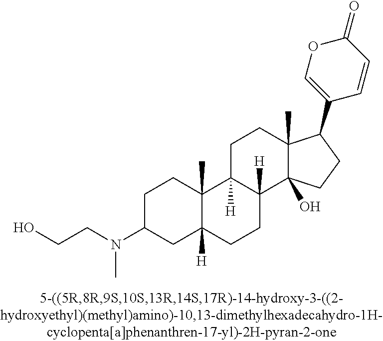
C1C(N(CCO)C)CC2([H])C(C)(C1)C1([H])C([H])(CC2)C2(O)C(C)(CC1)C(C1=COC(=O)C=C1)CC2
